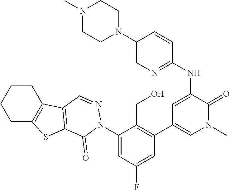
N(C1=CC(C2=C(CO)C(N3C(=O)C4=C(C5=C(CCCC5)S4)C=N3)=CC(F)=C2)=CN(C)C1=O)C1=NC=C(N2CCN(C)CC2)C=C1
